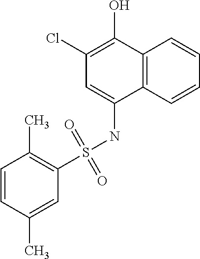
C1(Cl)=C(O)C2=C(C(NS(C3=C(C)C=CC(C)=C3)(=O)=O)=C1)C=CC=C2
